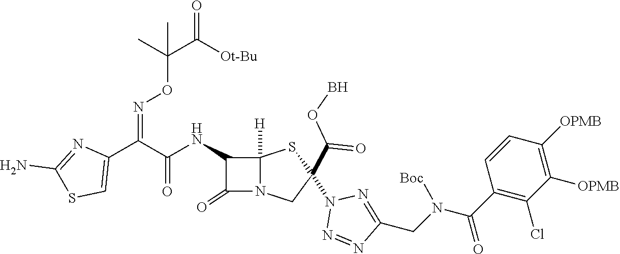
C1(C(C(NC2C(=O)N3C2([H])SC(N2N=NC(CN(C(C4=C(Cl)C([OPMB])=C([OPMB])C=C4)=O)[Boc])=N2)(C(=O)OB)C3)=O)=NOC(C(=O)[Ot-Bu])(C)C)=CSC(N)=N1
